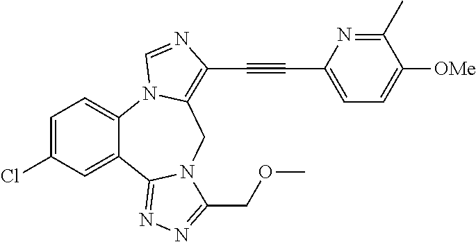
C1=C(Cl)C=C2C(=C1)N1C(=C(C#CC3=CC=C([OMe])C(C)=N3)N=C1)CN1C2=NN=C1COC
